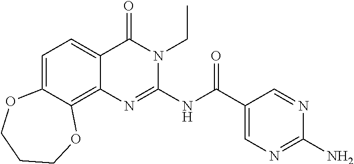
C1=C2C(=C3C(=C1)C(=O)N(CC)C(NC(C1=CN=C(N)N=C1)=O)=N3)OCCCO2
